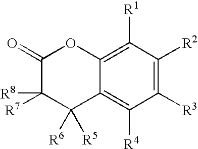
C1(=O)C([R8])([R7])C([R5])([R6])C2=C([R4])C([R3])=C([R2])C([R1])=C2O1
